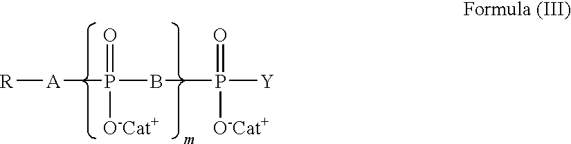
[R][A]P(BP([Y])(=O)[O-Cat+])([O-Cat+])=O
